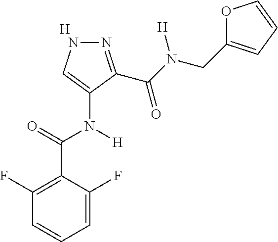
[H].C1=C(F)C(C(=O)N(C2=CNN=C2C(N(CC2=CC=CO2)[H])=O)[H])=C(F)C=C1
